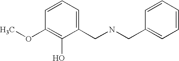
C1(CNCC2=CC=CC=C2)=CC=CC(OC)=C1O
